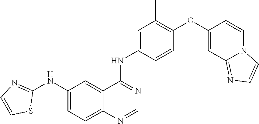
C1=NC2=CC=C(NC3=NC=CS3)C=C2C(NC2=CC(C)=C(OC3=CC4=NC=CN4C=C3)C=C2)=N1
